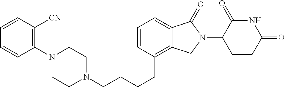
C(CCCC1=C2C(=CC=C1)C(=O)N(C1C(=O)NC(=O)CC1)C2)N1CCN(C2=C([CN])C=CC=C2)CC1
